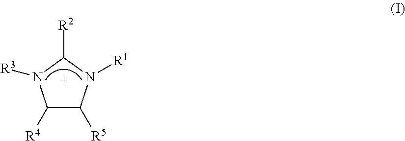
C1([R4])C([R5])N([R1])C([R2])N1[R3]
